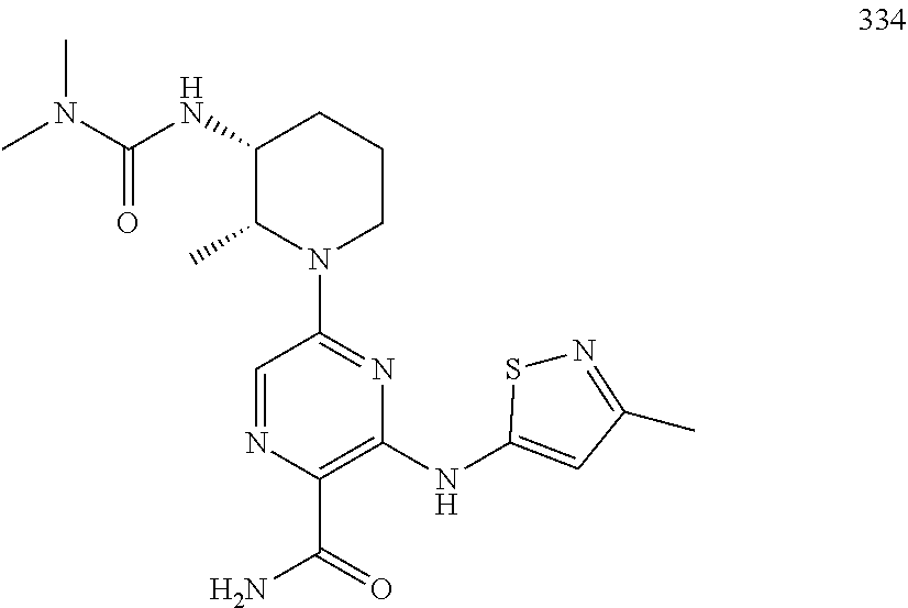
CN(C(NC1C(C)N(C2=NC(NC3=CC(C)=NS3)=C(C(=O)N)N=C2)CCC1)=O)C
